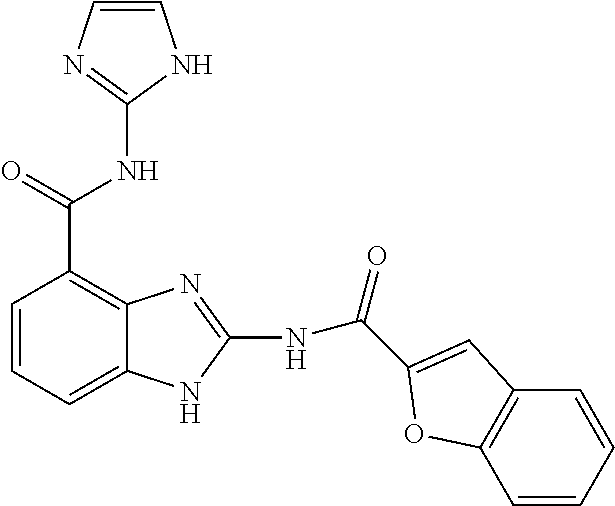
C1=CC=C2C(=C1C(NC1=NC=CN1)=O)N=C(NC(=O)C1=CC3=C(C=CC=C3)O1)N2
